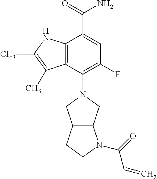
C12=C(C(N3CC4C(C3)N(C(C=C)=O)CC4)=C(F)C=C1C(=O)N)C(C)=C(C)N2
